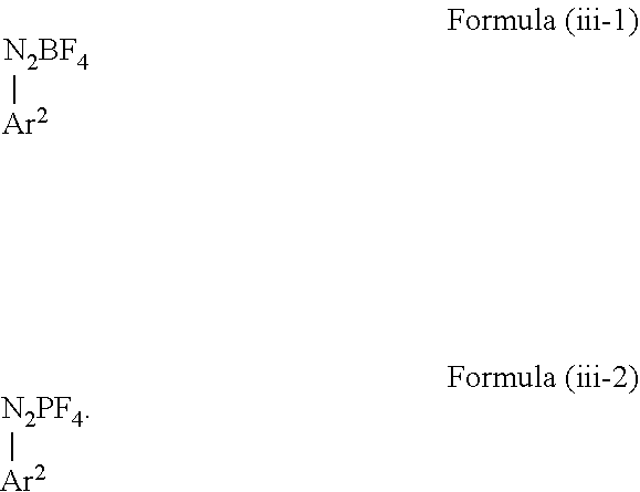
[N2BF4][Ar2].[N2PF4][Ar2]
